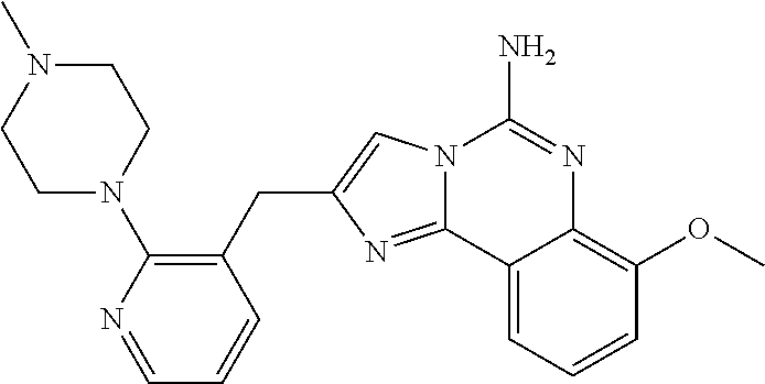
N12C(=NC(CC3=C(N4CCN(C)CC4)N=CC=C3)=C1)C1=CC=CC(OC)=C1N=C2N
